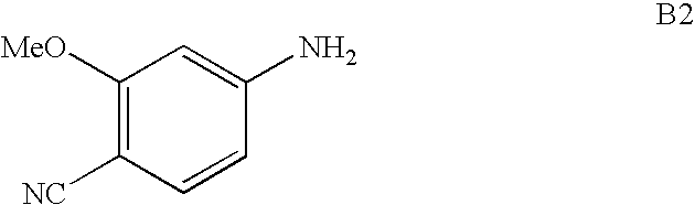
C1([MeO])=C([NC])C=CC(N)=C1
